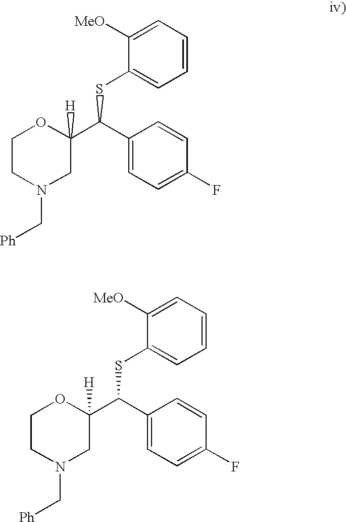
C1CN(C[Ph])CC(C(C2=CC=C(F)C=C2)SC2=CC=CC=C2[MeO])([H])O1.C1CN(C[Ph])CC(C(C2=CC=C(F)C=C2)SC2=CC=CC=C2[MeO])([H])O1
